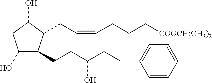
C1(O)C(CCC(CCC2=CC=CC=C2)O)C(CC=CCCC[COOCH(CH3)2])C(O)C1
